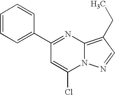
C12=C(CC)C=NN1C(Cl)=CC(C1=CC=CC=C1)=N2
